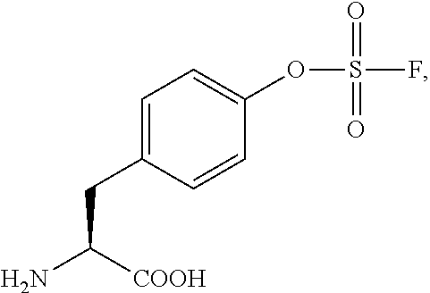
C1=C(CC(N)[COOH])C=CC(OS(=O)(=O)F)=C1
